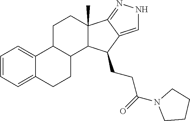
C1=CC=C2C(=C1)C1C(CC2)C2C(C)(CC1)C1=NNC=C1C2CCC(=O)N1CCCC1
